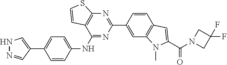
C1(NC2=CC=C(C3=CNN=C3)C=C2)=NC(C2=CC3=C(C=C2)C=C(C(N2CC(F)(F)C2)=O)N3C)=NC2=C1C=CS2
